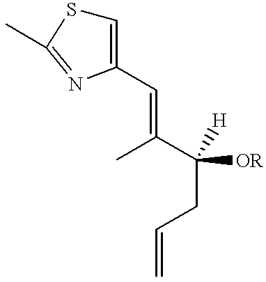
C1=C(C=C(C(CC=C)([H])[OR])C)N=C(C)S1
